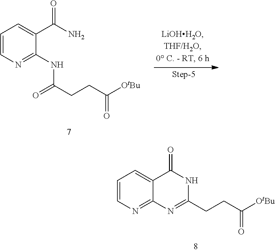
C12=NC=CC=C1C(=O)NC(CCC(=O)[OtBu])=N2.C1(NC(=O)CCC(=O)[OtBu])=NC=CC=C1C(=O)N
